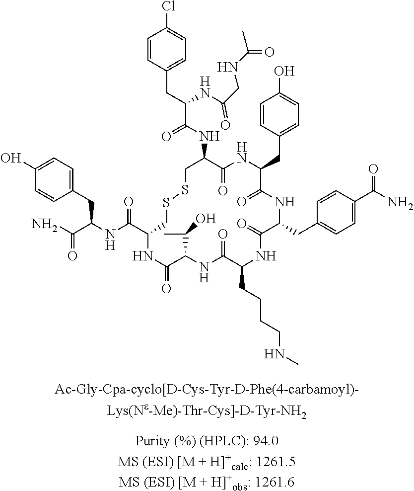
C1=CC(CC(C(NC2C(=O)NC(CC3=CC=C(O)C=C3)C(=O)NC(CC3=CC=C(C(N)=O)C=C3)C(=O)NC(CCCCNC)C(=O)NC(C(C)O)C(=O)NC(C(=O)NC(CC3=CC=C(O)C=C3)C(=O)N)CSSC2)=O)NC(CNC(C)=O)=O)=CC=C1Cl
